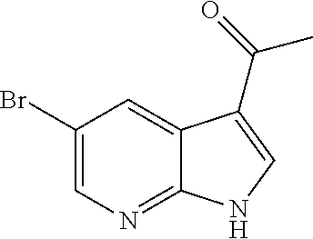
C1(Br)=CN=C2C(=C1)C(C(=O)C)=CN2
